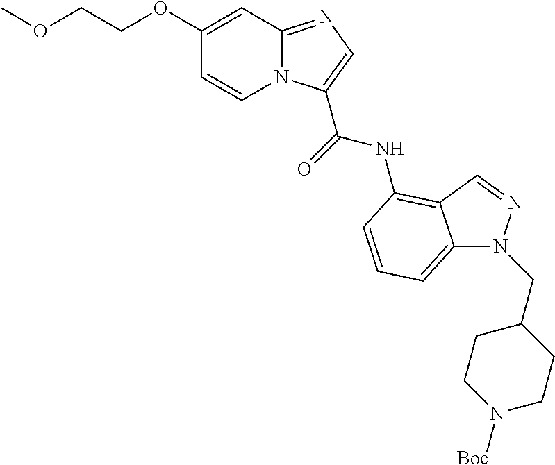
C1(OCCOC)=CC2=NC=C(C(=O)NC3=C4C(=CC=C3)N(CC3CCN([Boc])CC3)N=C4)N2C=C1
